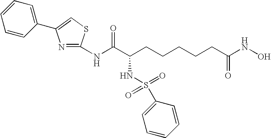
C1(NC(C(CCCCCC(NO)=O)NS(=O)(=O)C2=CC=CC=C2)=O)=NC(C2=CC=CC=C2)=CS1
